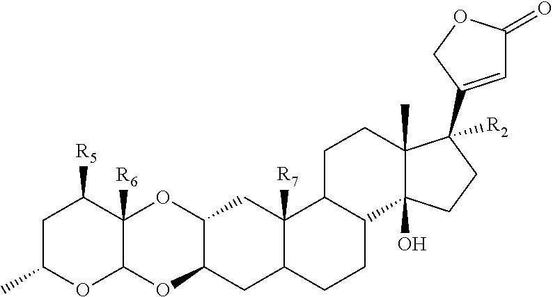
C1C(C)OC2C([R6])(C1[R5])OC1C(O2)CC2C([R7])(C1)C1C(CC2)C2(O)C(C)(CC1)C(C1=CC(=O)OC1)([R2])CC2
